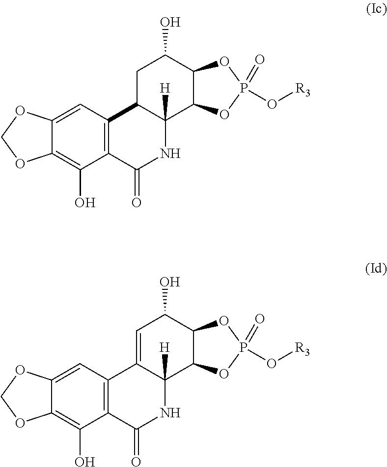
C12=CC3=C(C(O)=C1OCO2)C(=O)NC1([H])C3CC(O)C2C1OP(=O)(O[R3])O2.C12=CC3=C(C(O)=C1OCO2)C(=O)NC1([H])C3=CC(O)C2C1OP(=O)(O[R3])O2
